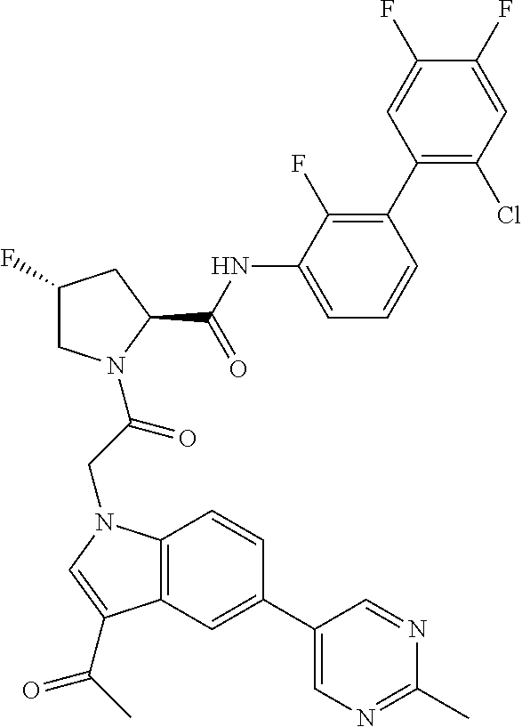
C12=C(C=C(C3=CN=C(C)N=C3)C=C1)C(C(=O)C)=CN2CC(=O)N1CC(F)CC1C(=O)NC1=CC=CC(C2=C(Cl)C=C(F)C(F)=C2)=C1F
